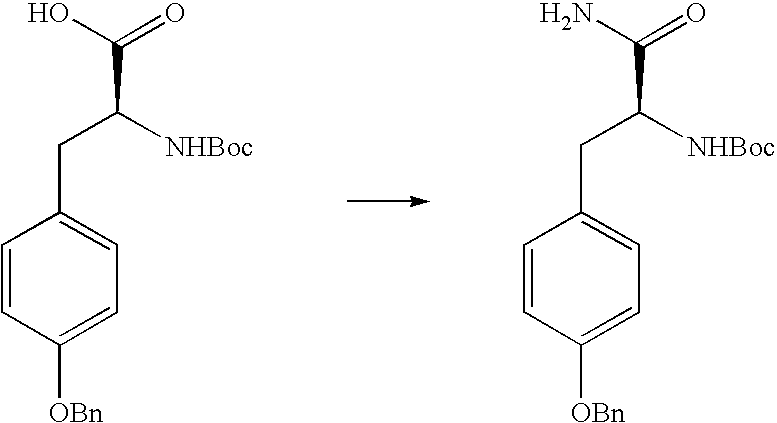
C(C([NHBoc])CC1=CC=C([OBn])C=C1)(O)=O.C(C([NHBoc])CC1=CC=C([OBn])C=C1)(N)=O
